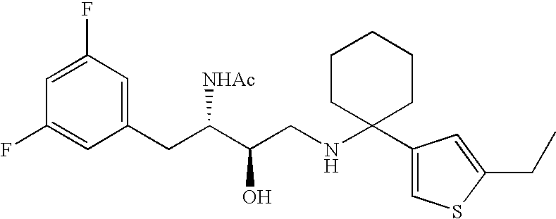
C1=C(F)C=C(CC(C(CNC2(C3=CSC(CC)=C3)CCCCC2)O)[NHAc])C=C1F
